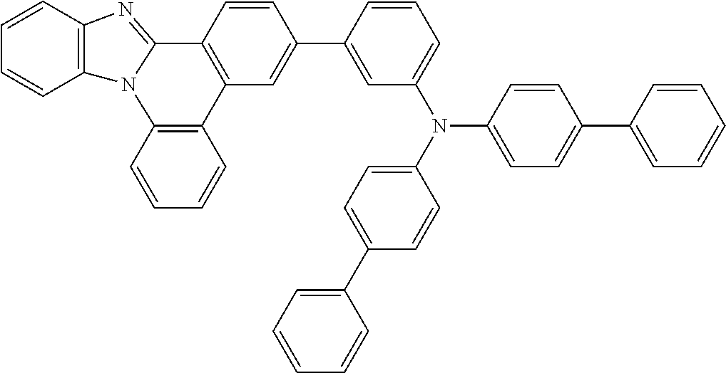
C1=CC2=C(C=C1)N1C(=NC3=C1C=CC=C3)C1=C2C=C(C2=CC(N(C3=CC=C(C4=CC=CC=C4)C=C3)C3=CC=C(C4=CC=CC=C4)C=C3)=CC=C2)C=C1
